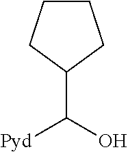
C1(C(O)[Pyd])CCCC1
